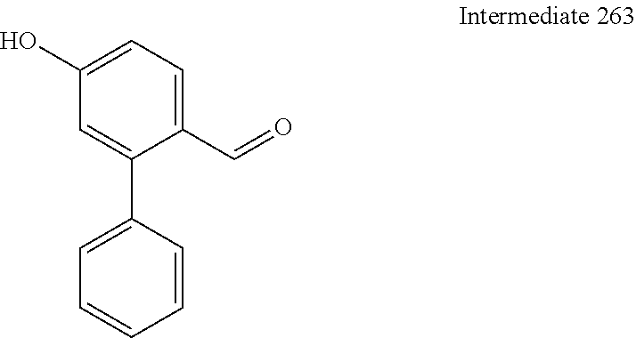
C1(O)=CC=C(C=O)C(C2=CC=CC=C2)=C1
